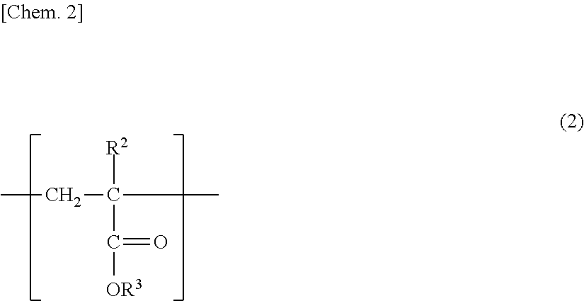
CCC([R2])(C([OR3])=O)C
